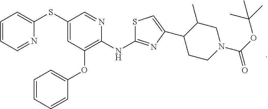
C1(SC2=CC=CC=N2)=CC(OC2=CC=CC=C2)=C(NC2=NC(C3CCN(C(OC(C)(C)C)=O)CC3C)=CS2)N=C1
